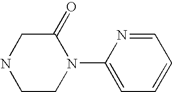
C1CN(C2=CC=CC=N2)C(=O)CN1
